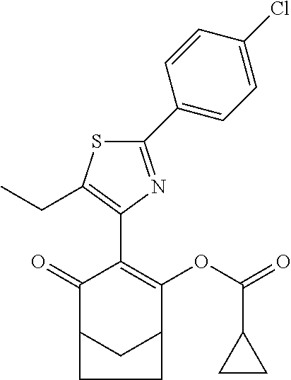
C1(C2=CC=C(Cl)C=C2)=NC(C2=C(OC(=O)C3CC3)C3CC(C2=O)CC3)=C(CC)S1
